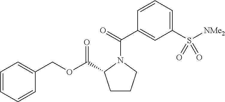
C1CCN(C(=O)C2=CC(S([NMe2])(=O)=O)=CC=C2)C1C(OCC1=CC=CC=C1)=O
